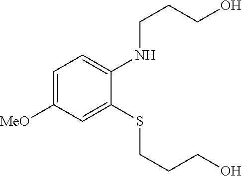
C1=C([MeO])C=C(SCCCO)C(NCCCO)=C1
